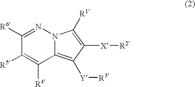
C1([R6])=NN2C(=C([Y][R3])C([X][R2])=C2[R1])C([R4])=C1[R5]
